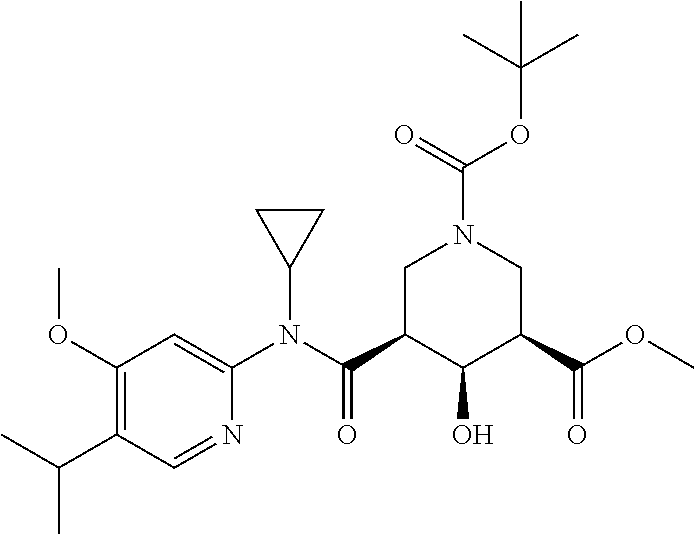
C1(OC)=C(C(C)C)C=NC(N(C(C2C(O)C(C(OC)=O)CN(C(OC(C)(C)C)=O)C2)=O)C2CC2)=C1
